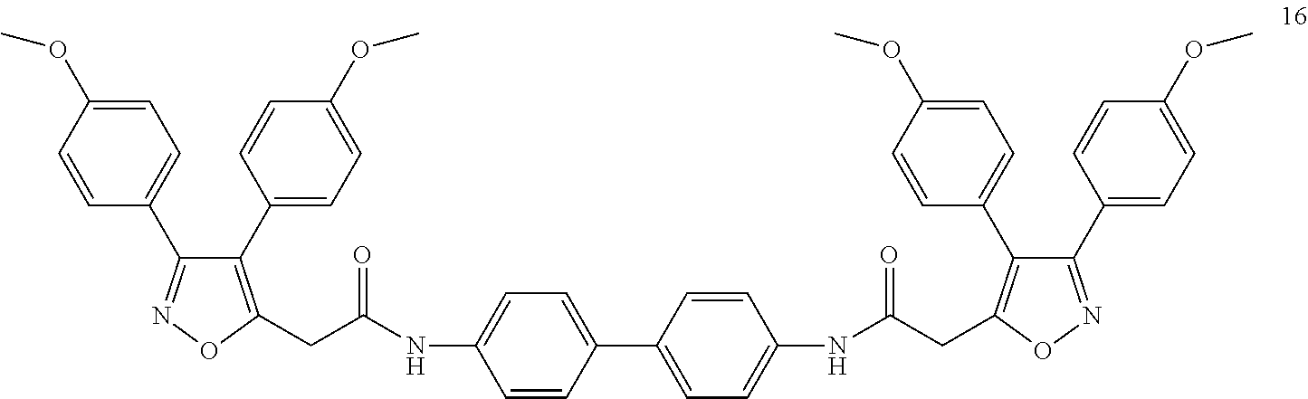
C1(C2=CC=C(OC)C=C2)=C(CC(=O)NC2=CC=C(C3=CC=C(NC(CC4=C(C5=CC=C(OC)C=C5)C(C5=CC=C(OC)C=C5)=NO4)=O)C=C3)C=C2)ON=C1C1=CC=C(OC)C=C1
